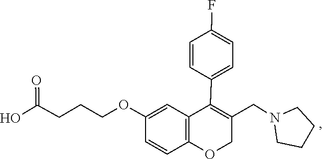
C1CN(CC2=C(C3=CC=C(F)C=C3)C3=C(OC2)C=CC(OCCCC(O)=O)=C3)CC1
